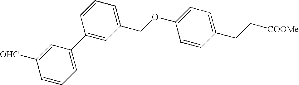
C1(CC[COOMe])=CC=C(OCC2=CC=CC(C3=CC=CC([OHC])=C3)=C2)C=C1
